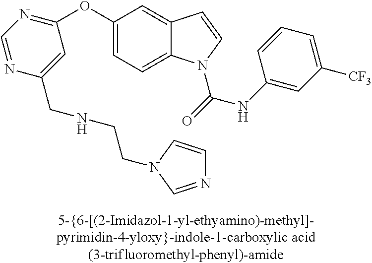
C1=C(OC2=NC=NC(CNCCN3C=CN=C3)=C2)C=C2C(=C1)N(C(=O)NC1=CC([CF3])=CC=C1)C=C2
